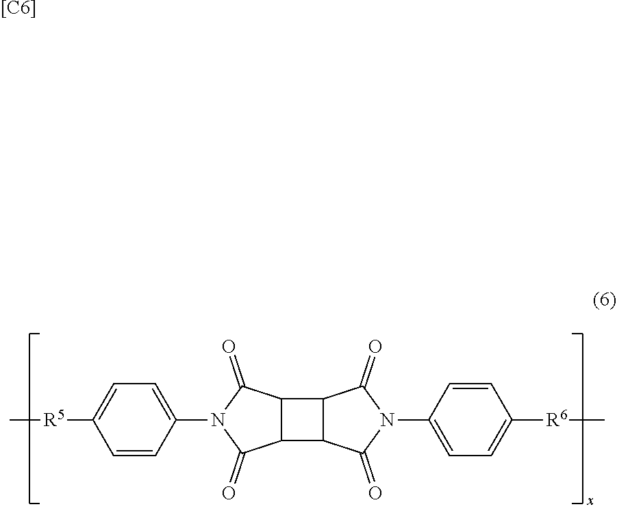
C[R5]C1=CC=C(N2C(=O)C3C(C2=O)C2C3C(=O)N(C3=CC=C([R6]C)C=C3)C2=O)C=C1.[[C6]]
